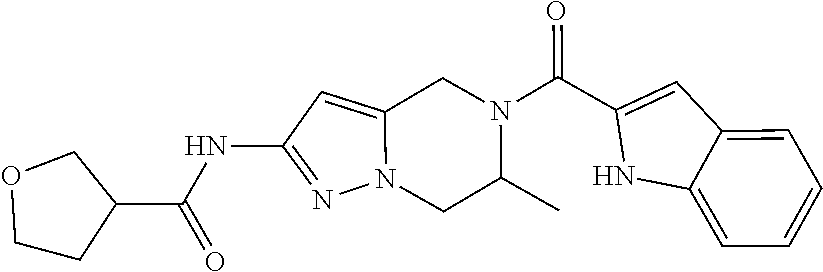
C12=CC(NC(C3COCC3)=O)=NN1CC(C)N(C(C1=CC3=CC=CC=C3N1)=O)C2
